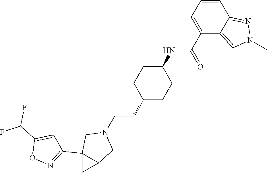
C1(C(=O)NC2CCC(CCN3CC4(C5=NOC(C(F)F)=C5)C(C3)C4)CC2)=CC=CC2=NN(C)C=C12
